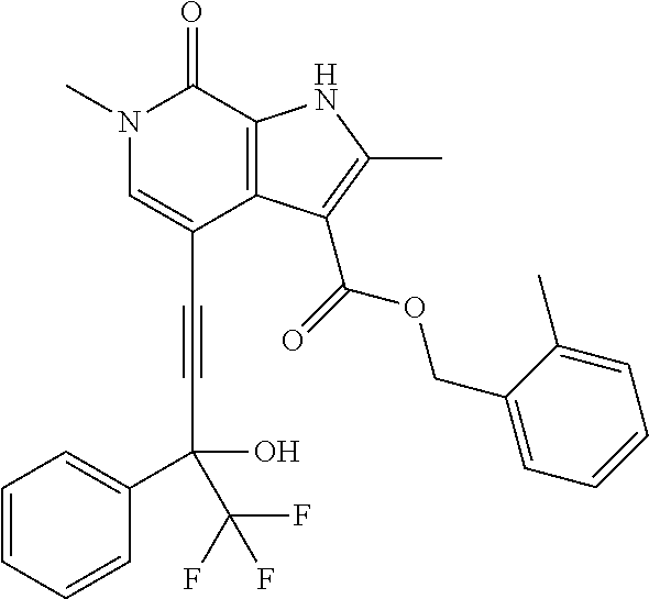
C(C1=CN(C)C(=O)C2=C1C(C(=O)OCC1=CC=CC=C1C)=C(C)N2)#CC(O)(C1=CC=CC=C1)C(F)(F)F
